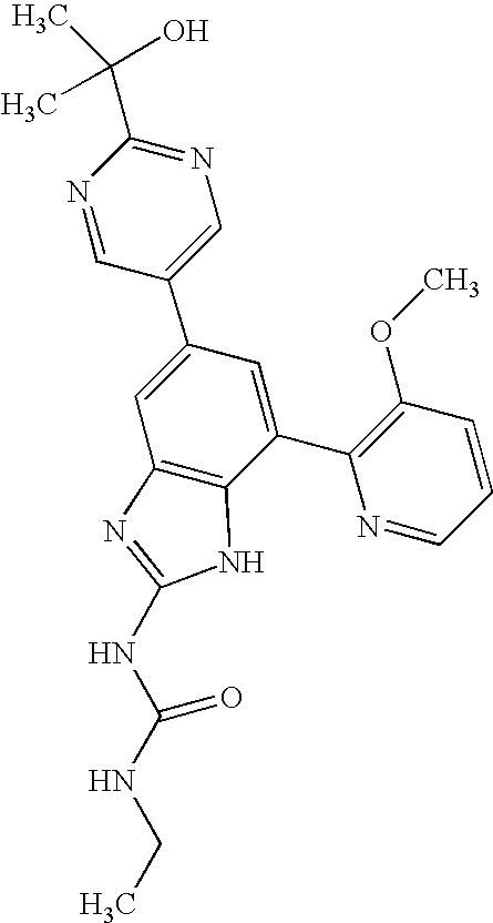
N1=CC(C2=CC3=C(C(C4=C(OC)C=CC=N4)=C2)NC(NC(NCC)=O)=N3)=CN=C1C(C)(O)C
